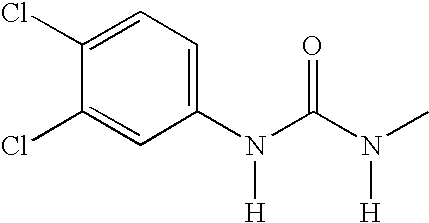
C1(N(C(N(C)[H])=O)[H])=CC=C(Cl)C(Cl)=C1
